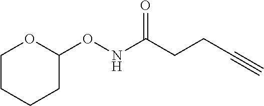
C1CCCC(ONC(CCC#C)=O)O1
